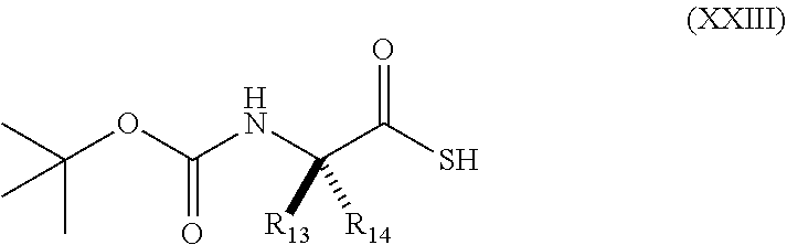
SC(C(NC(OC(C)(C)C)=O)([R13])[R14])=O
